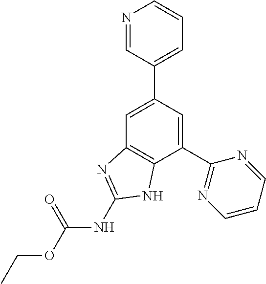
C1=C(C2=CC=CN=C2)C=C(C2=NC=CC=N2)C2=C1N=C(NC(OCC)=O)N2
